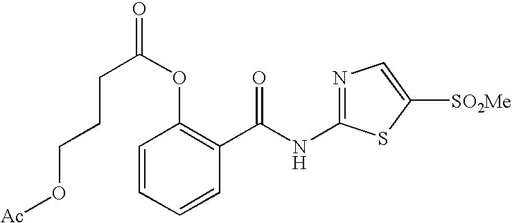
C1=CC=CC(C(NC2=NC=C([SO2Me])S2)=O)=C1OC(=O)CCCO[Ac]
